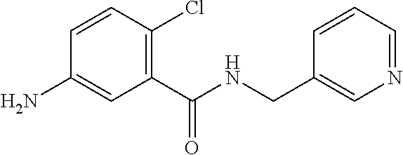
C1(C(NCC2=CN=CC=C2)=O)=C(Cl)C=CC(N)=C1
